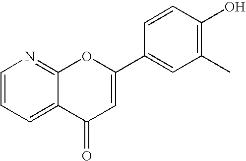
C1=CC=C2C(=N1)OC(C1=CC(C)=C(O)C=C1)=CC2=O
